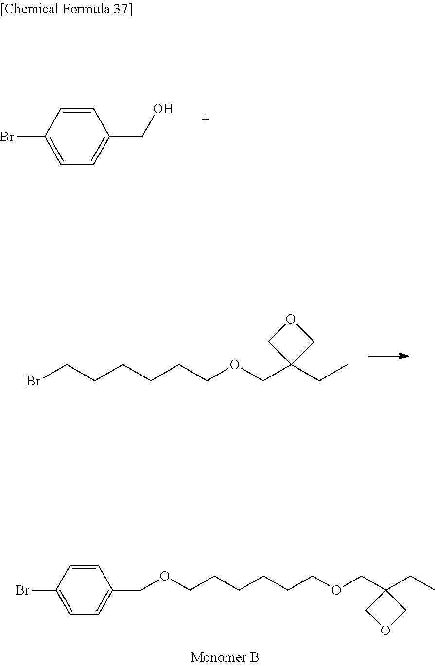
C1(Br)=CC=C(CO)C=C1.BrCCCCCCOCC1(CC)COC1.O(CCCCCCOCC1(CC)COC1)CC1=CC=C(Br)C=C1
